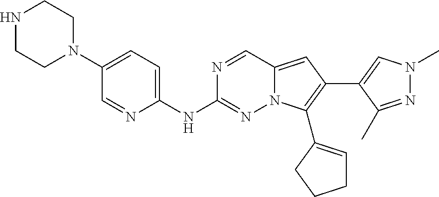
N1CCN(C2=CC=C(NC3=NN4C(=CC(C5=CN(C)N=C5C)=C4C4=CCCC4)C=N3)N=C2)CC1
